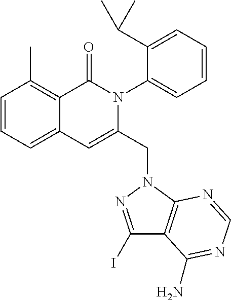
C1=CC=C2C(=C1C)C(=O)N(C1=CC=CC=C1C(C)C)C(CN1C3=C(C(I)=N1)C(N)=NC=N3)=C2
